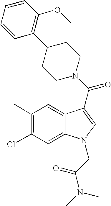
C1(C)=C(Cl)C=C2C(=C1)C(C(N1CCC(C3=C(OC)C=CC=C3)CC1)=O)=CN2CC(N(C)C)=O
